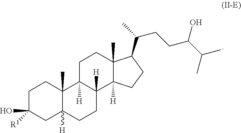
C12(C)C([H])(CC(O)([R1])CC1)CCC1([H])C2([H])CCC2(C)C1([H])CCC2C(CCC(C(C)C)O)C
